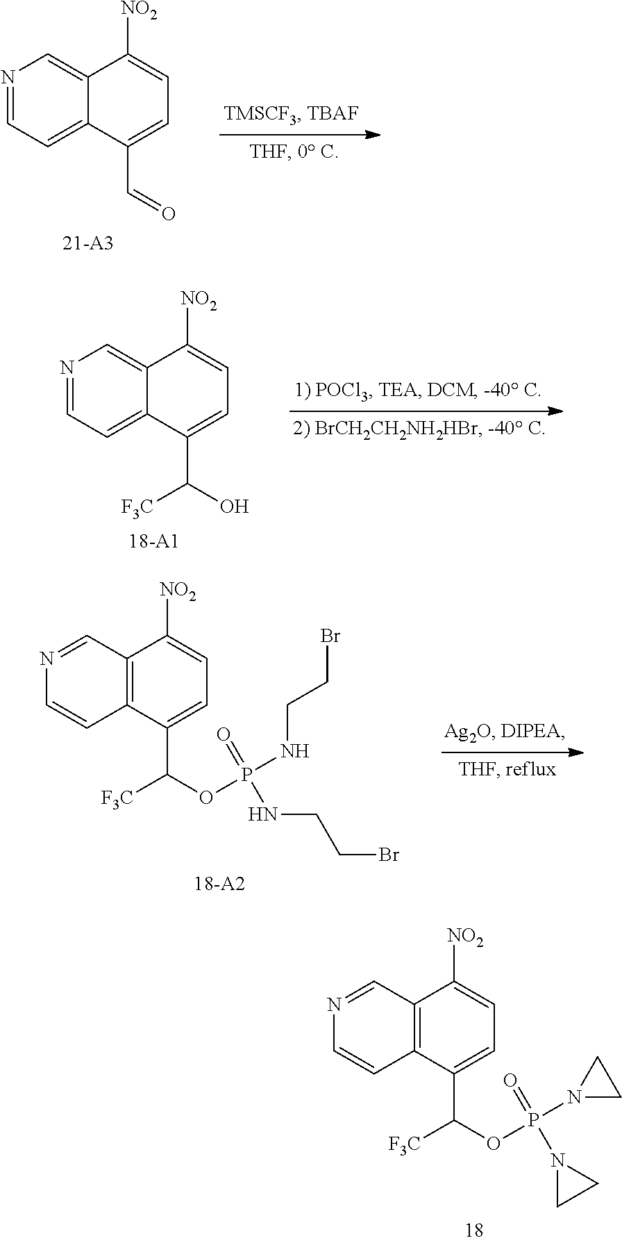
N1=CC=C2C(=C1)C([NO2])=CC=C2C=O.N1=CC=C2C(=C1)C([NO2])=CC=C2C([F3C])O.N1=CC2=C(C=C1)C(C([F3C])OP(NCCBr)(=O)NCCBr)=CC=C2[NO2].N1=CC2=C(C=C1)C(C([F3C])OP(N1CC1)(=O)N1CC1)=CC=C2[NO2]
